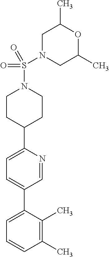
C1(C)=C(C)C(C2=CC=C(C3CCN(S(N4CC(C)OC(C)C4)(=O)=O)CC3)N=C2)=CC=C1
